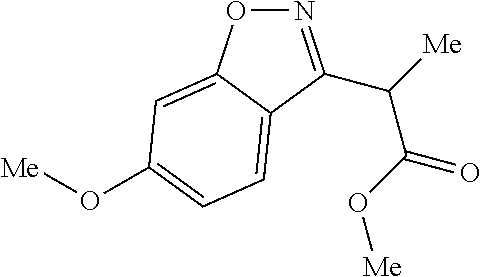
N1=C(C([Me])C(O[Me])=O)C2=CC=C(O[Me])C=C2O1
